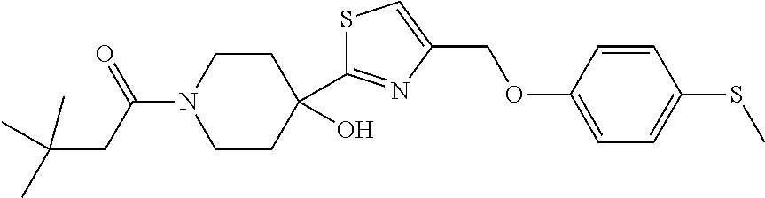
C1=CC(OCC2=CSC(C3(O)CCN(C(CC(C)(C)C)=O)CC3)=N2)=CC=C1SC
